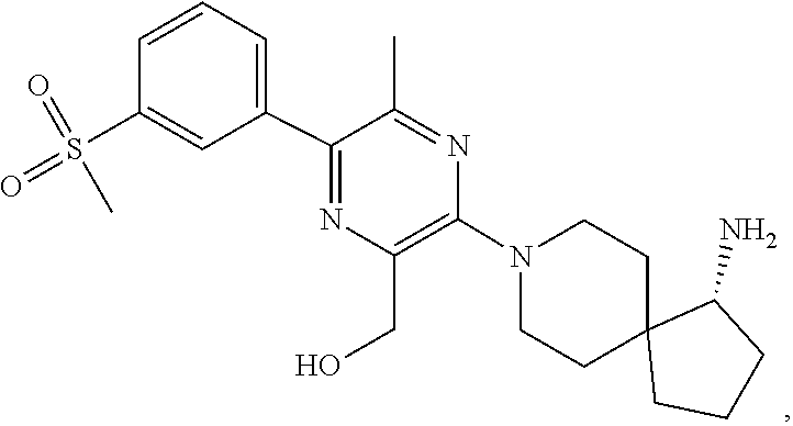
C1C2(CCCC2N)CCN(C2=C(CO)N=C(C3=CC=CC(S(=O)(=O)C)=C3)C(C)=N2)C1
